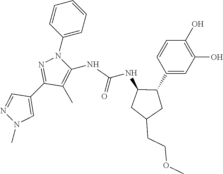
C1(C2=NN(C3=CC=CC=C3)C(NC(NC3CC(CCOC)CC3C3=CC(O)=C(O)C=C3)=O)=C2C)=CN(C)N=C1
